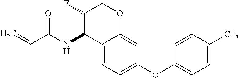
C1(F)C(NC(C=C)=O)C2=CC=C(OC3=CC=C([CF3])C=C3)C=C2OC1
